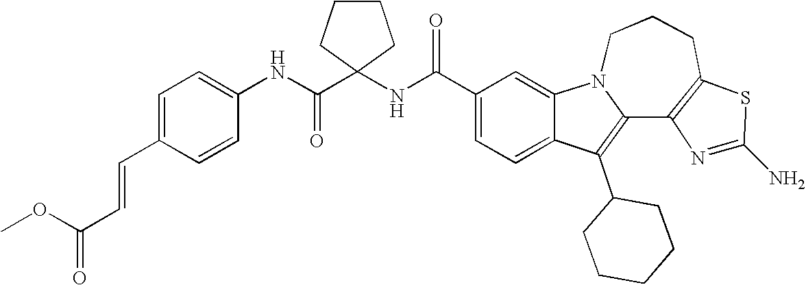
C1(C(NC2(C(NC3=CC=C(C=CC(=O)OC)C=C3)=O)CCCC2)=O)=CC=C2C(=C1)N1C(=C2C2CCCCC2)C2=C(CCC1)SC(N)=N2
